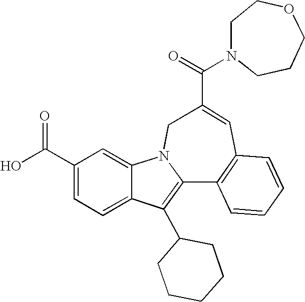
C1(C(O)=O)=CC=C2C(=C1)N1C(=C2C2CCCCC2)C2=C(C=C(C(=O)N3CCCOCC3)C1)C=CC=C2
